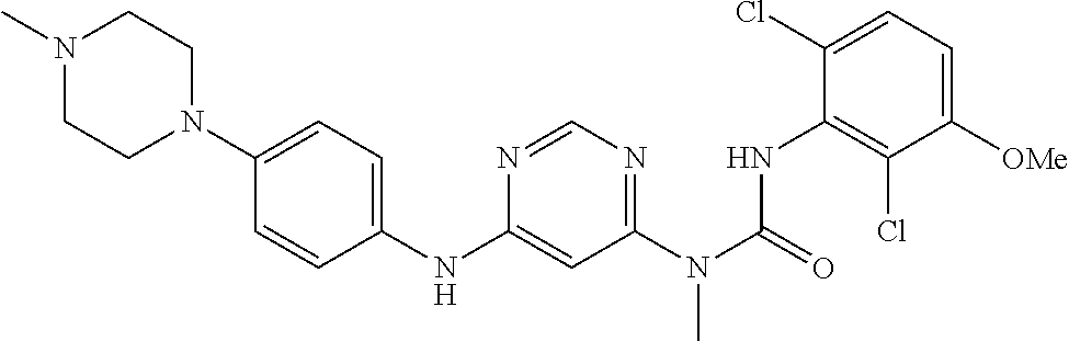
N1(C)CCN(C2=CC=C(NC3=CC(N(C(=O)NC4=C(Cl)C([OMe])=CC=C4Cl)C)=NC=N3)C=C2)CC1
